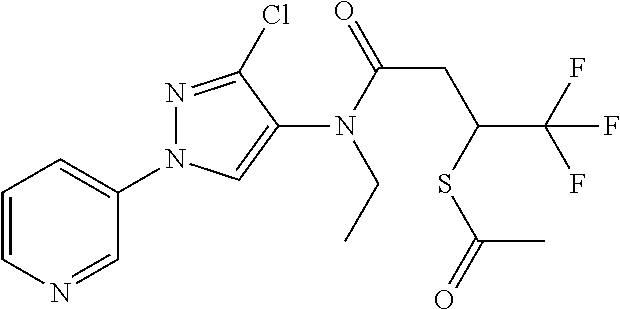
C1=CN=CC(N2N=C(Cl)C(N(CC)C(CC(SC(C)=O)C(F)(F)F)=O)=C2)=C1
